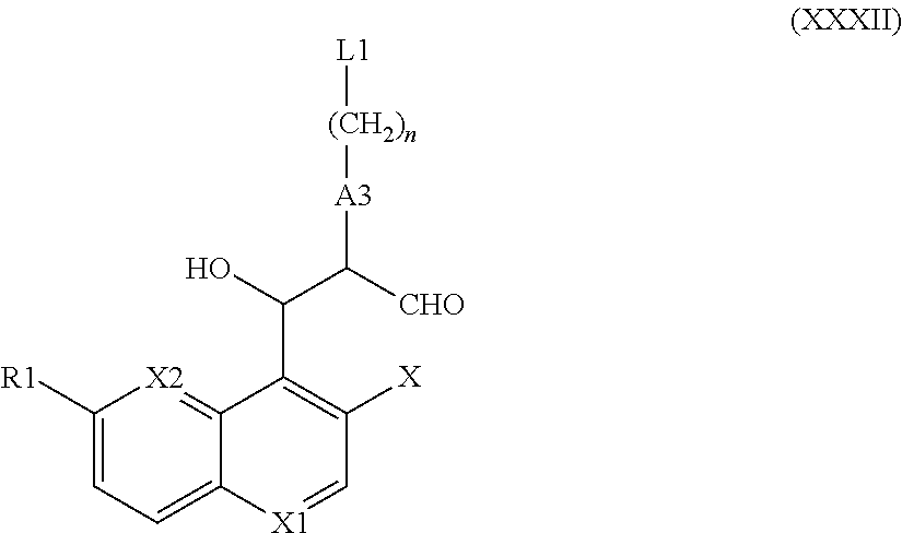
C1([R1])=CC=C2C(=[X2]1)C(C(C([CHO])[A3][(CH2)n][L1])O)=C([X])C=[X1]2
